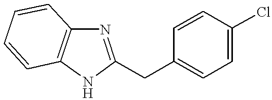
N1=C(CC2=CC=C(Cl)C=C2)NC2=C1C=CC=C2
